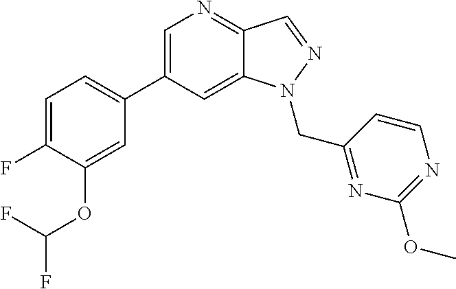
C1(C2=CC=C(F)C(OC(F)F)=C2)=CN=C2C(=C1)N(CC1=NC(OC)=NC=C1)N=C2
